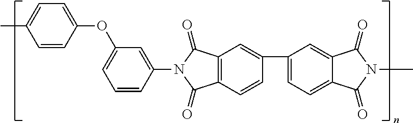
C1=CC(OC2=CC=CC(N3C(=O)C4=C(C3=O)C=CC(C3=CC=C5C(=C3)C(=O)N(C)C5=O)=C4)=C2)=CC=C1C
